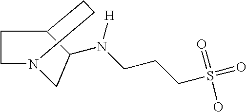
C1C2CCN(CC2N(CCCS(O)(=O)=O)[H])C1
